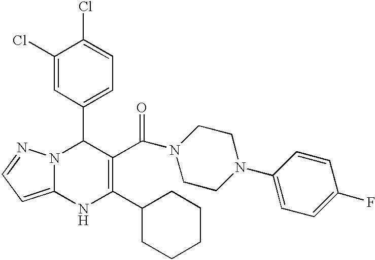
C1(Cl)=CC(C2N3C(=CC=N3)NC(C3CCCCC3)=C2C(N2CCN(C3=CC=C(F)C=C3)CC2)=O)=CC=C1Cl
